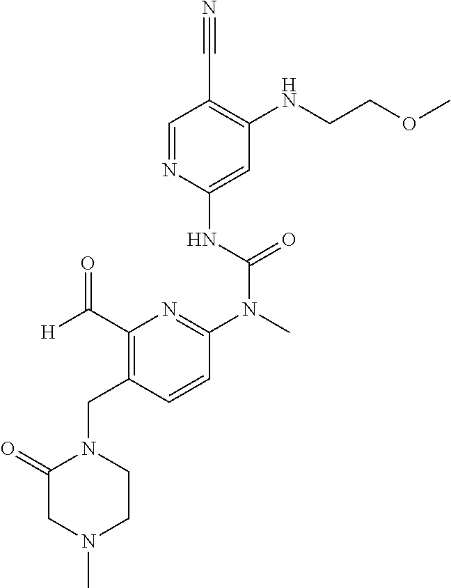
C1=NC(NC(N(C)C2=NC(C([H])=O)=C(CN3C(=O)CN(C)CC3)C=C2)=O)=CC(NCCOC)=C1C#N
